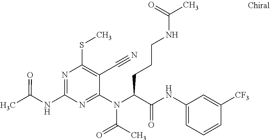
C1(N(C(C(NC2=CC=CC([CF3])=C2)=O)CCCNC(C)=O)C(C)=O)=NC(NC(C)=O)=NC(SC)=C1C#N
